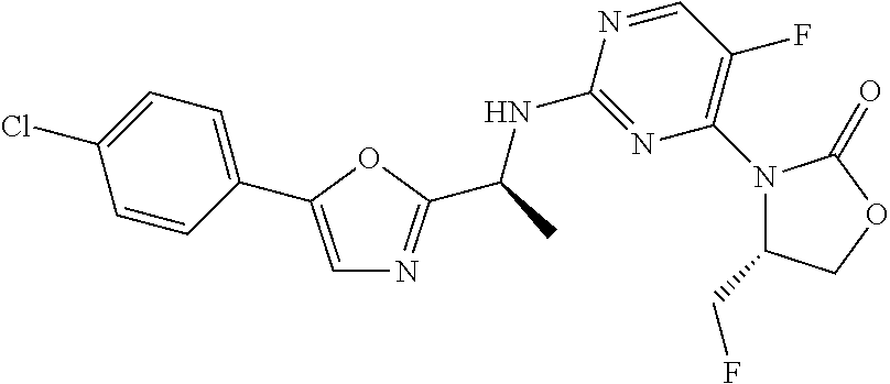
C1=CC(C2=CN=C(C(C)NC3=NC(N4C(CF)COC4=O)=C(F)C=N3)O2)=CC=C1Cl
